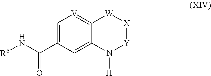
C1=C(C(N[R6])=O)C=C2C(=[V]1)[W][X][Y]N2[H]
